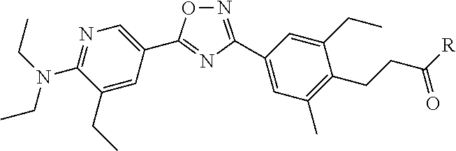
C1=C(CC)C(N(CC)CC)=NC=C1C1=NC(C2=CC(C)=C(CCC([R])=O)C(CC)=C2)=NO1
